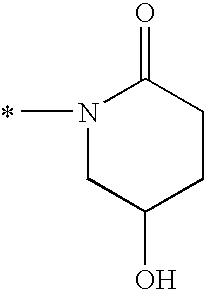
N1(C)CC(O)CCC1=O
